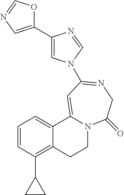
C1=CC(C2CC2)=C2C(=C1)C1=CC(N3C=C(C4=CN=CO4)N=C3)=NCC(=O)N1CC2
